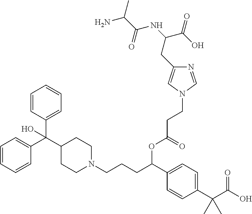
C1=CC(C(C(=O)O)(C)C)=CC=C1C(CCCN1CCC(C(C2=CC=CC=C2)(C2=CC=CC=C2)O)CC1)OC(=O)CCN1C=NC(CC(C(=O)O)NC(C(C)N)=O)=C1
